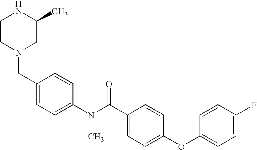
N1CCN(CC2=CC=C(N(C(C3=CC=C(OC4=CC=C(F)C=C4)C=C3)=O)C)C=C2)CC1C
